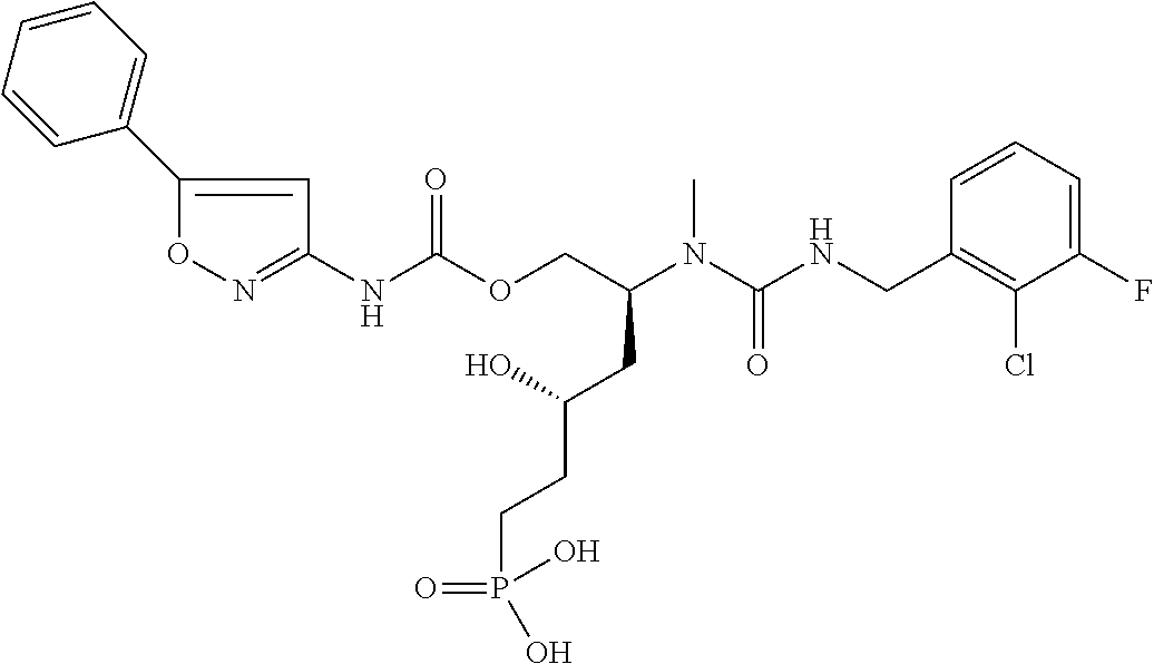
C1=CC(CNC(N(C(COC(NC2=NOC(C3=CC=CC=C3)=C2)=O)CC(CCP(O)(=O)O)O)C)=O)=C(Cl)C(F)=C1
